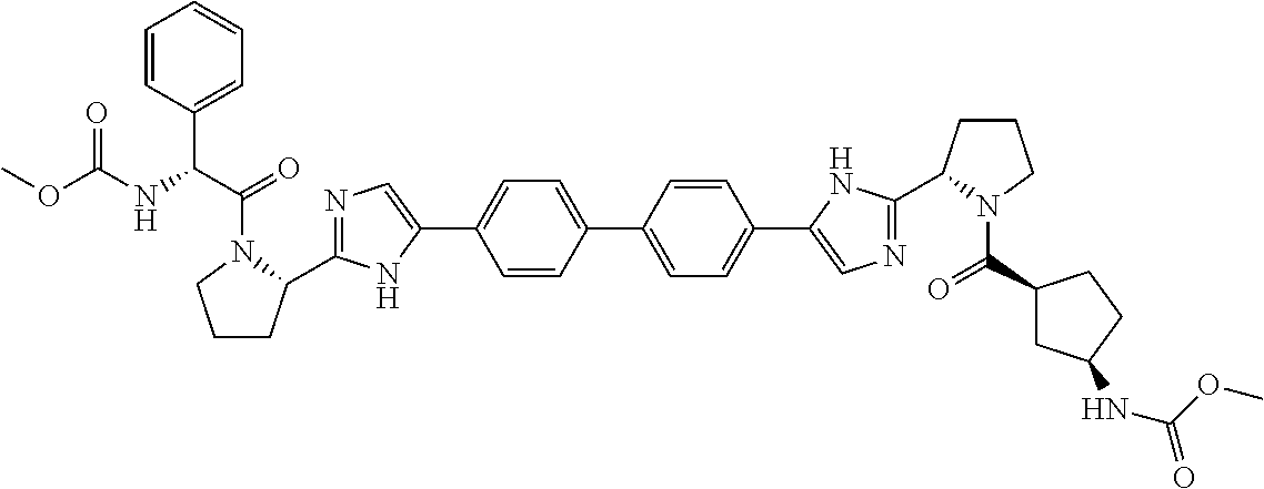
C1=CC(C2=CC=C(C3=CN=C(C4CCCN4C(=O)C4CC(NC(OC)=O)CC4)N3)C=C2)=CC=C1C1=CN=C(C2CCCN2C(C(C2=CC=CC=C2)NC(OC)=O)=O)N1
